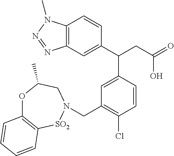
C12=C(C=C(C(CC(=O)O)C3=CC(CN4[SO2]C5=C(OC(C)C4)C=CC=C5)=C(Cl)C=C3)C=C1)N=NN2C
